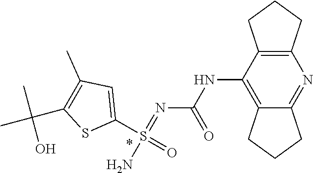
S(N)(=NC(NC1=C2CCCC2=NC2=C1CCC2)=O)(=O)C1=CC(C)=C(C(C)(C)O)S1
